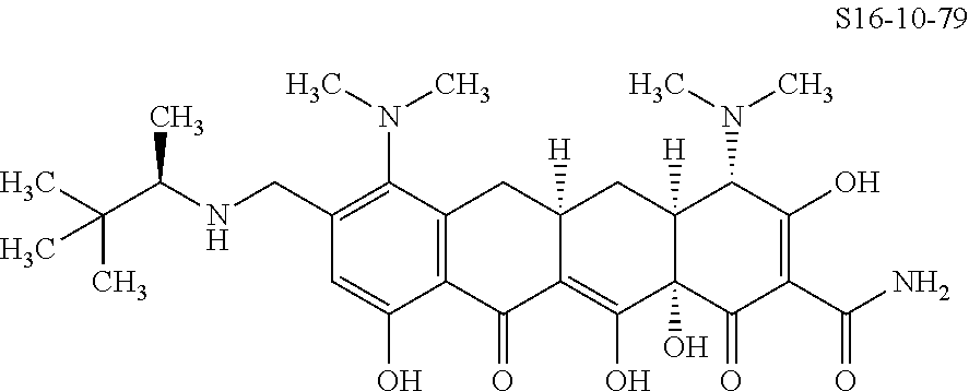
C(C(NCC1=C(N(C)C)C2=C(C(O)=C1)C(=O)C1=C(O)C3(O)C([H])(CC1([H])C2)C(N(C)C)C(O)=C(C(N)=O)C3=O)C)(C)(C)C
